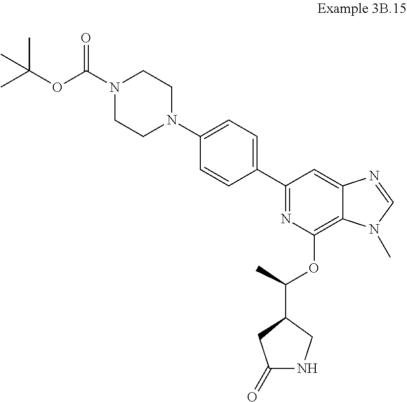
C1(C2=NC(OC(C3CC(=O)NC3)C)=C3C(=C2)N=CN3C)=CC=C(N2CCN(C(OC(C)(C)C)=O)CC2)C=C1
